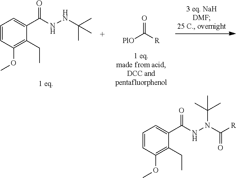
C1=CC(OC)=C(CC)C(C(NN(C([R])=O)C(C)(C)C)=O)=C1.[PlO]C([R])=O.C1=CC(OC)=C(CC)C(C(NNC(C)(C)C)=O)=C1
